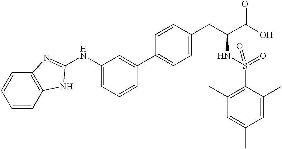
C1=CC=CC2=C1N=C(NC1=CC=CC(C3=CC=C(CC(C(O)=O)NS(=O)(=O)C4=C(C)C=C(C)C=C4C)C=C3)=C1)N2
